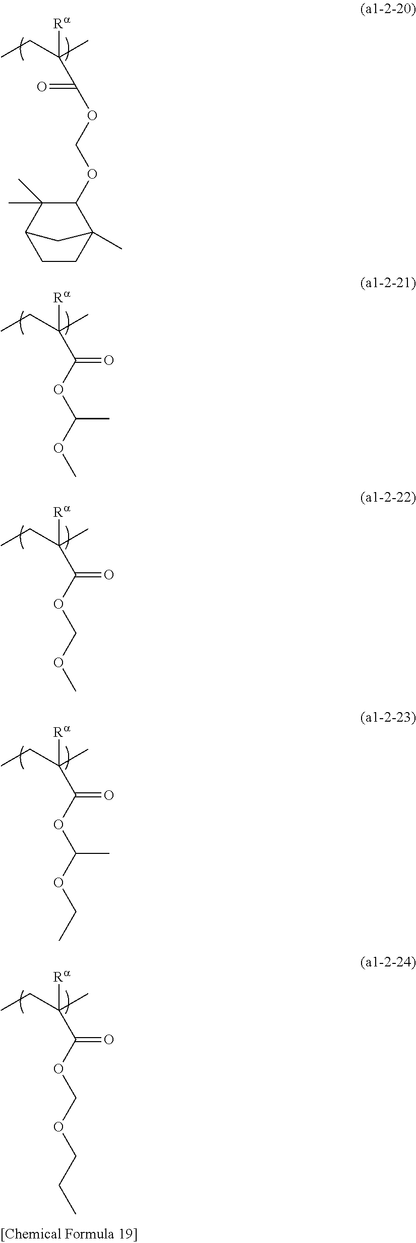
CCC(C)([Ra])C(OCOC1C(C)(C)C2CCC1(C)C2)=O.CCC(C)([Ra])C(=O)OC(OC)C.CCC(C)([Ra])C(=O)OCOC.CCC(C)([Ra])C(=O)OC(OCC)C.CCC(C)([Ra])C(=O)OCOCCC
